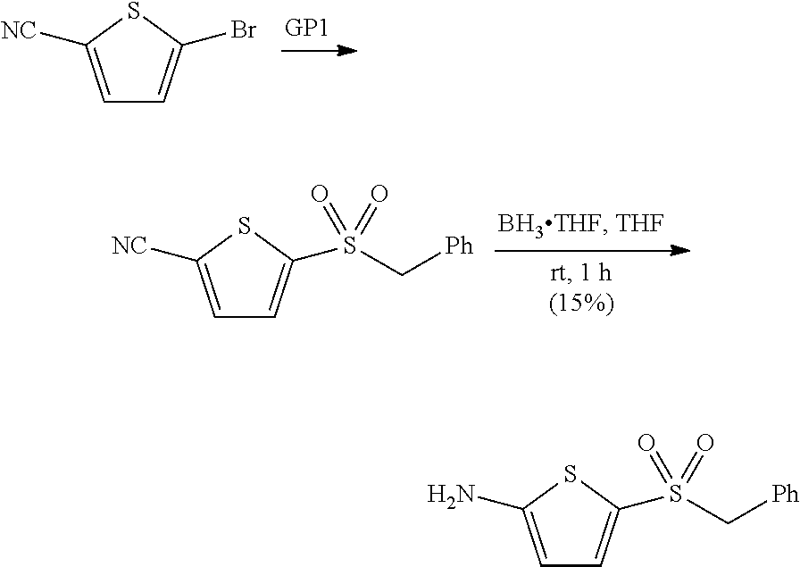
C1=C([NC])SC(Br)=C1.C1=C([NC])SC(S(C[Ph])(=O)=O)=C1.C1=C(N)SC(S(C[Ph])(=O)=O)=C1
